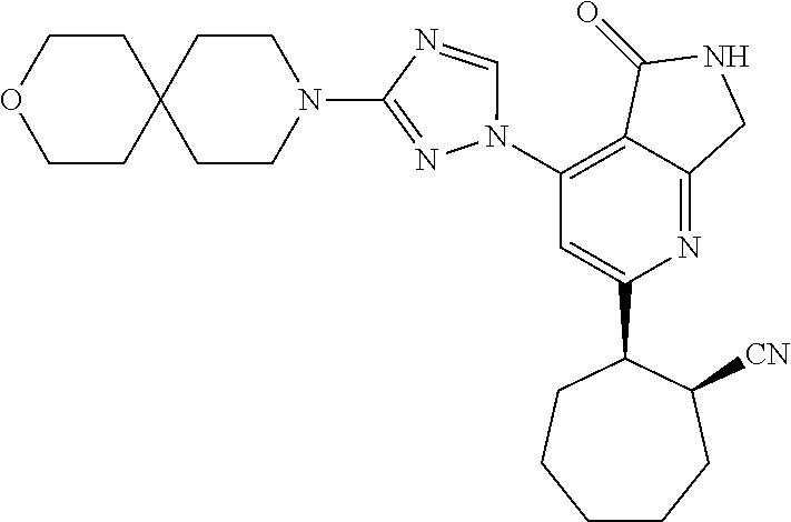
C1(N2C=NC(N3CCC4(CC3)CCOCC4)=N2)=C2C(=NC(C3CCCCCC3[CN])=C1)CNC2=O
